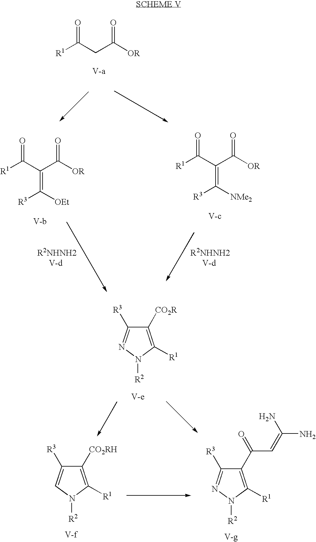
[R1]C(CC([OR])=O)=O.[R1]C(C(C([OR])=O)=C([R3])[OEt])=O.[R1]C(C(C([OR])=O)=C([R3])[NMe2])=O.C1([CO2R])=C([R1])N([R2])N=C1[R3].C1([CO2RH])=C([R1])N([R2])C=C1[R3].C1(C(=O)C=C(N)N)=C([R1])N([R2])N=C1[R3]
